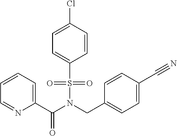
S(N(C(C1=CC=CC=N1)=O)CC1=CC=C(C#N)C=C1)(C1=CC=C(Cl)C=C1)(=O)=O
